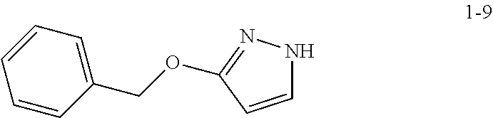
C1=CC(OCC2=CC=CC=C2)=NN1
